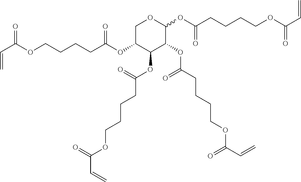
C(C(OCCCCC(OC1COC(OC(CCCCOC(C=C)=O)=O)C(OC(=O)CCCCOC(=O)C=C)C1OC(CCCCOC(C=C)=O)=O)=O)=O)=C
